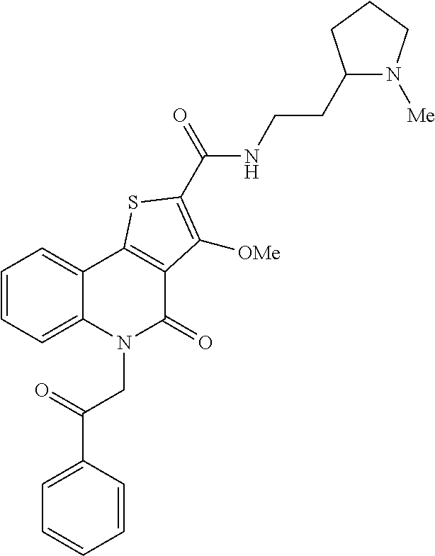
C1=CC(C(=O)CN2C(=O)C3=C(C4=CC=CC=C24)SC(C(=O)NCCC2N([Me])CCC2)=C3[OMe])=CC=C1
